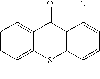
C12=C(C(=O)C3=CC=CC=C3S1)C(Cl)=CC=C2C
